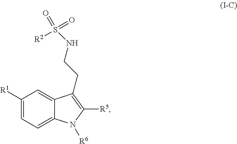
C1([R1])=CC=C2C(=C1)C(CCNS(=O)(=O)[R2])=C([R5])N2[R6]
